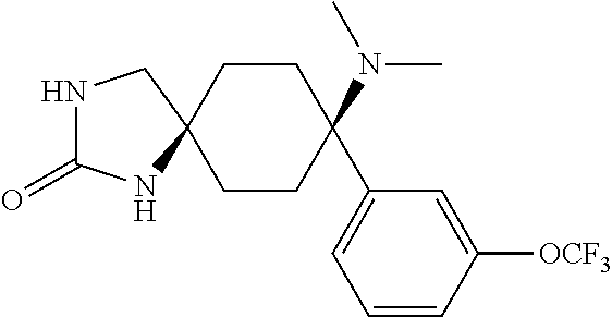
N1C(=O)NC2(C1)CCC(N(C)C)(C1=CC=CC([OCF3])=C1)CC2
